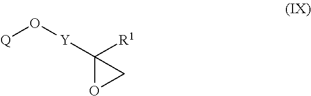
[Q]O[Y]C1([R1])OC1
